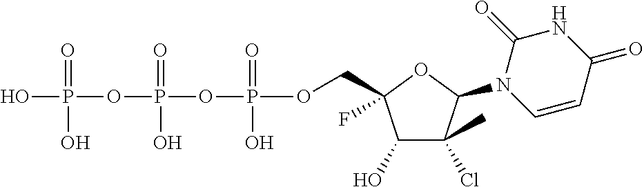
C1(O)C(Cl)(C)C(N2C=CC(=O)NC2=O)OC1(F)COP(OP(OP(O)(=O)O)(=O)O)(=O)O
